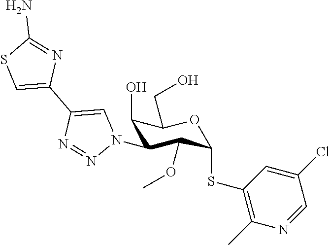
C1(O)C(N2C=C(C3=CSC(N)=N3)N=N2)C(OC)C(SC2=C(C)N=CC(Cl)=C2)OC1CO
